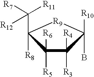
BC1([R10])[R9]C([R8])(C([R7])([R12])[R11])C([R5])([R6])C1([R3])[R4]
